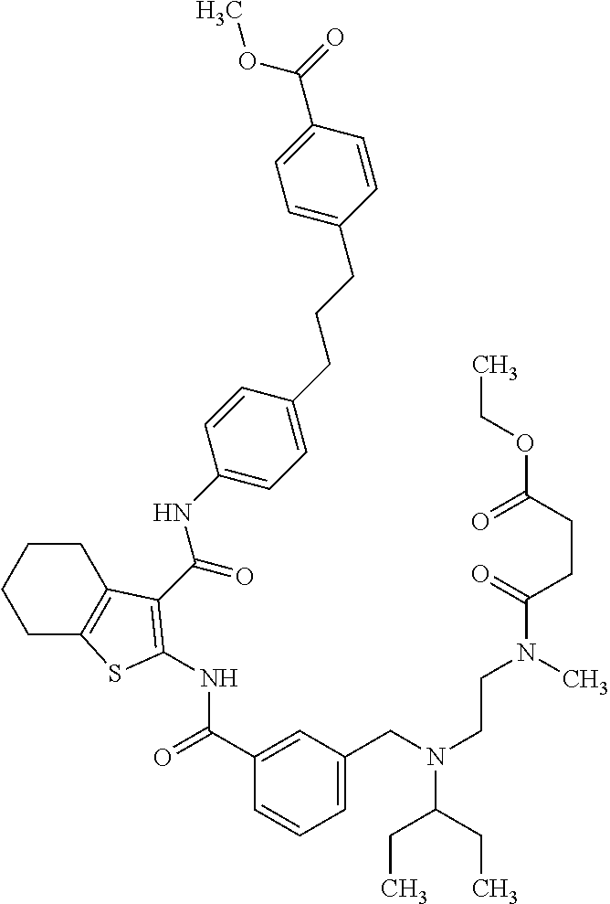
C1(C(=O)NC2=C(C(=O)NC3=CC=C(CCCC4=CC=C(C(=O)OC)C=C4)C=C3)C3=C(CCCC3)S2)=CC(CN(CCN(C)C(CCC(=O)OCC)=O)C(CC)CC)=CC=C1
